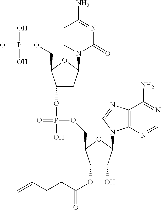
C1(OC(CCC=C)=O)C(O)C(N2C3=C(N=C2)C(N)=NC=N3)OC1COP(=O)(O)OC1CC(N2C(=O)N=C(N)C=C2)OC1COP(=O)(O)O
